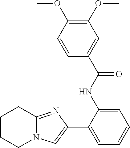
C1(NC(C2=CC(OC)=C(OC)C=C2)=O)=CC=CC=C1C1=CN2C(=N1)CCCC2
